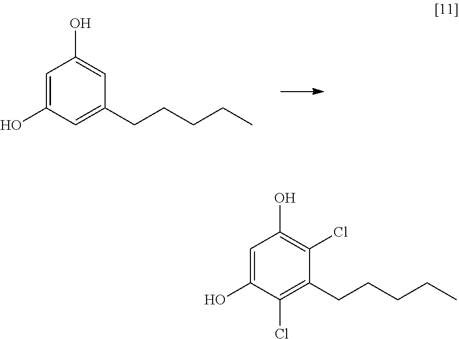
C1=C(O)C=C(CCCCC)C=C1O.C1=C(O)C(Cl)=C(CCCCC)C(Cl)=C1O
